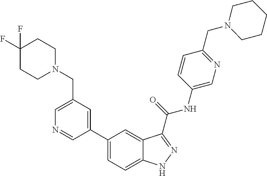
C1(CN2CCC(F)(F)CC2)=CN=CC(C2=CC=C3C(=C2)C(C(NC2=CN=C(CN4CCCCC4)C=C2)=O)=NN3)=C1
